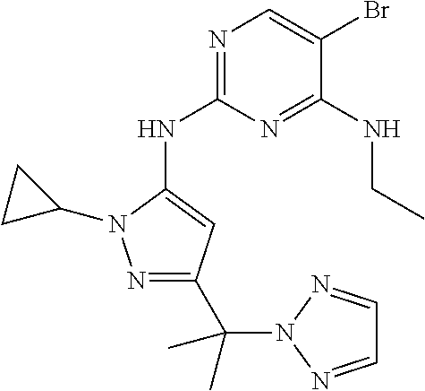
N1=C(NC2=CC(C(N3N=CC=N3)(C)C)=NN2C2CC2)N=C(NCC)C(Br)=C1
